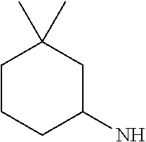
C1CCC(N)CC1(C)C
